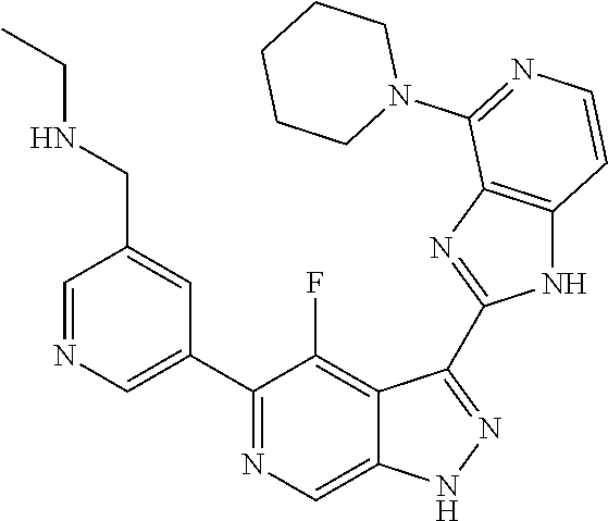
C1=NC=C(C2=NC=C3C(=C2F)C(C2=NC4=C(N2)C=CN=C4N2CCCCC2)=NN3)C=C1CNCC
